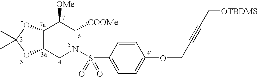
C12C(CN(S(C3=CC=C(OCC#CC[OTBDMS])C=C3)(=O)=O)C([COOMe])C1[OMe])OC(C)(C)O2
